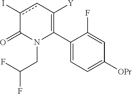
C1(C2=C([Y])cc(I)C(=O)N2CC(F)F)=CC=C([OPr])C=C1F
